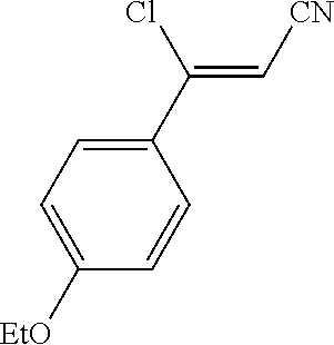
C1(C(=C[CN])Cl)=CC=C([EtO])C=C1
